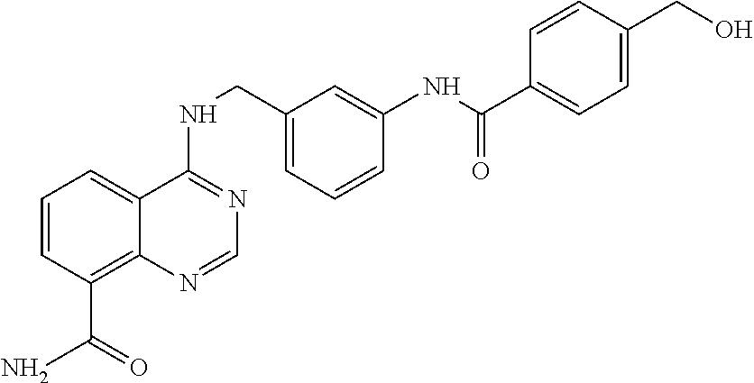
C1=CC(C(N)=O)=C2C(=C1)C(NCC1=CC=CC(NC(=O)C3=CC=C(CO)C=C3)=C1)=NC=N2
